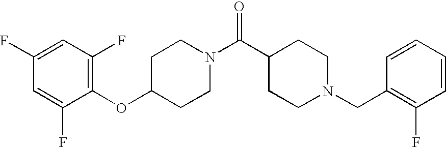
C1(OC2CCN(C(C3CCN(CC4=C(F)C=CC=C4)CC3)=O)CC2)=C(F)C=C(F)C=C1F
